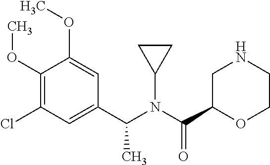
C1(OC)=C(Cl)C=C(C(N(C(C2OCCNC2)=O)C2CC2)C)C=C1OC
